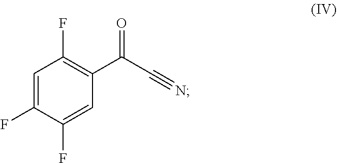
C1=C(F)C(F)=CC(C(C#N)=O)=C1F
